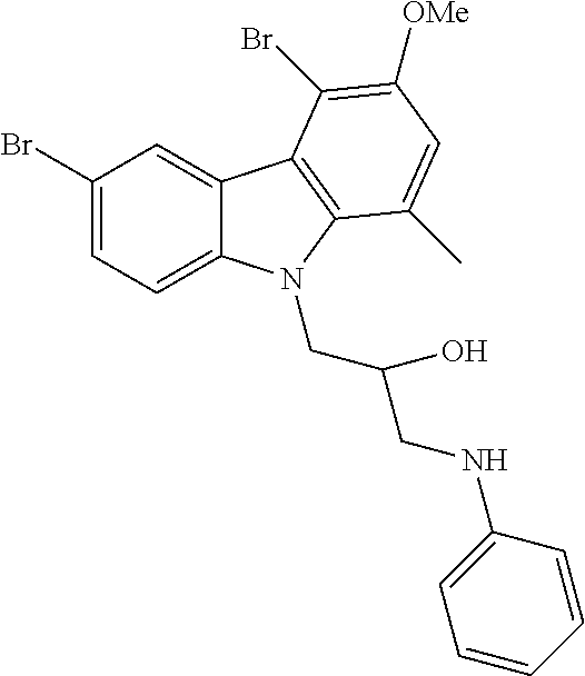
C12=CC(Br)=CC=C1N(CC(CNC1=CC=CC=C1)O)C1=C2C(Br)=C([OMe])C=C1C
